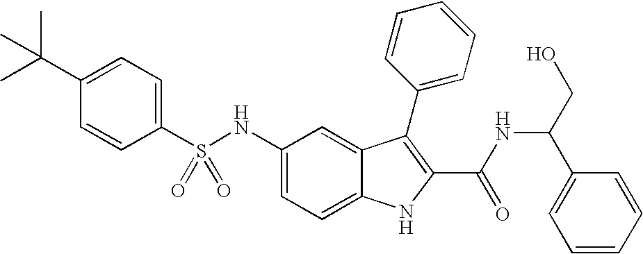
C1(C(C)(C)C)=CC=C(S(NC2=CC=C3C(=C2)C(C2=CC=CC=C2)=C(C(NC(CO)C2=CC=CC=C2)=O)N3)(=O)=O)C=C1
